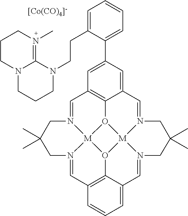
C1=N2[M]34O5C6=C1C=C(C1=CC=CC=C1CCN1C7=N(C)CCCN7CCC1)C=C6C=N1[M]56O3C3=C(C=N4CC(C)(C)C2)C=CC=C3C=N6CC(C)(C)C1.[[Co(CO)4]-]
